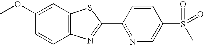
C1(OC)=CC2=C(C=C1)N=C(C1=NC=C(S(=O)(C)=O)C=C1)S2
